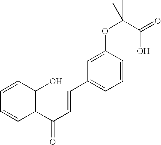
C1=CC(O)=C(C(C=CC2=CC=CC(OC(C(=O)O)(C)C)=C2)=O)C=C1
